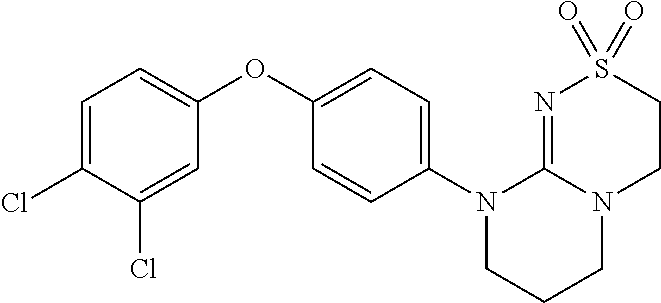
C1=C(Cl)C(Cl)=CC(OC2=CC=C(N3CCCN4C3=NS(=O)(=O)CC4)C=C2)=C1
